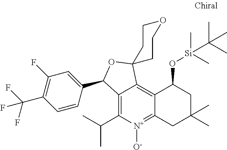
C12=C(C(C)C)[N+]([O-])=C3C(=C1C1(OC2C2=CC(F)=C(C(F)(F)F)C=C2)CCOCC1)C(O[Si](C)(C)C(C)(C)C)CC(C)(C)C3
